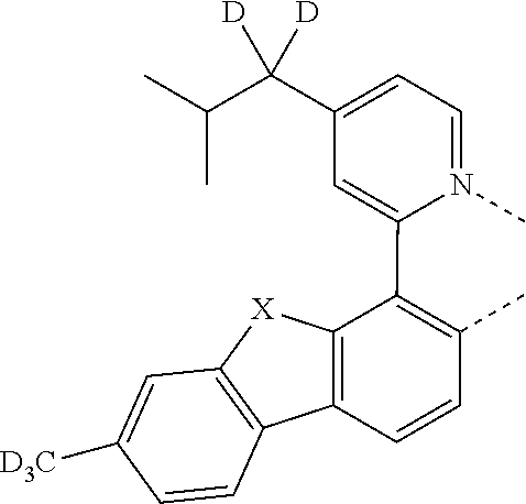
C1=N(C)C(C2=C(C)C=CC3=C2[X]C2=C3C=CC([D3C])=C2)=CC(C(C(C)C)([D])[D])=C1
